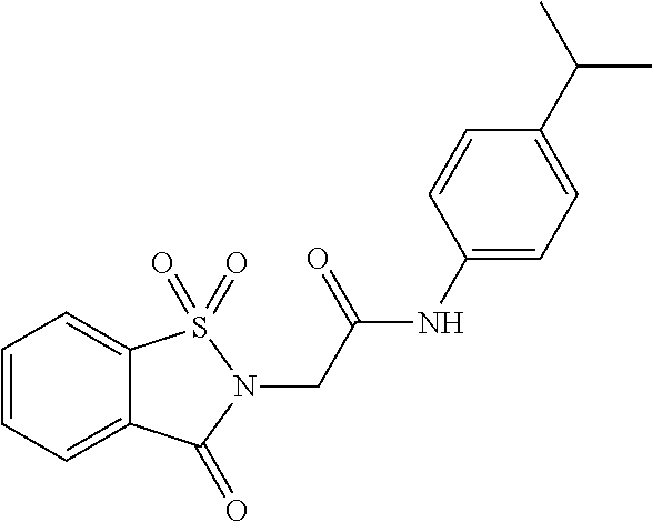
C1=CC=C2C(=C1)S(=O)(=O)N(CC(NC1=CC=C(C(C)C)C=C1)=O)C2=O
